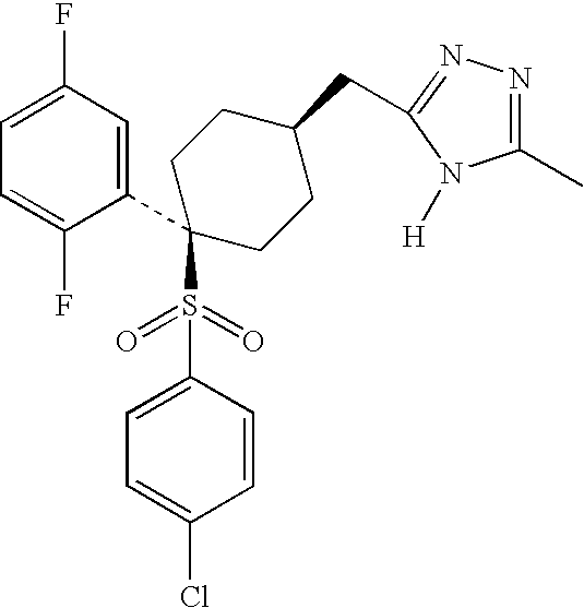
C1=C(F)C=C(C2(S(C3=CC=C(Cl)C=C3)(=O)=O)CCC(CC3=NN=C(C)N3[H])CC2)C(F)=C1
